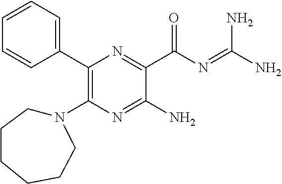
C1(C2=CC=CC=C2)=C(N2CCCCCC2)N=C(N)C(C(N=C(N)N)=O)=N1
